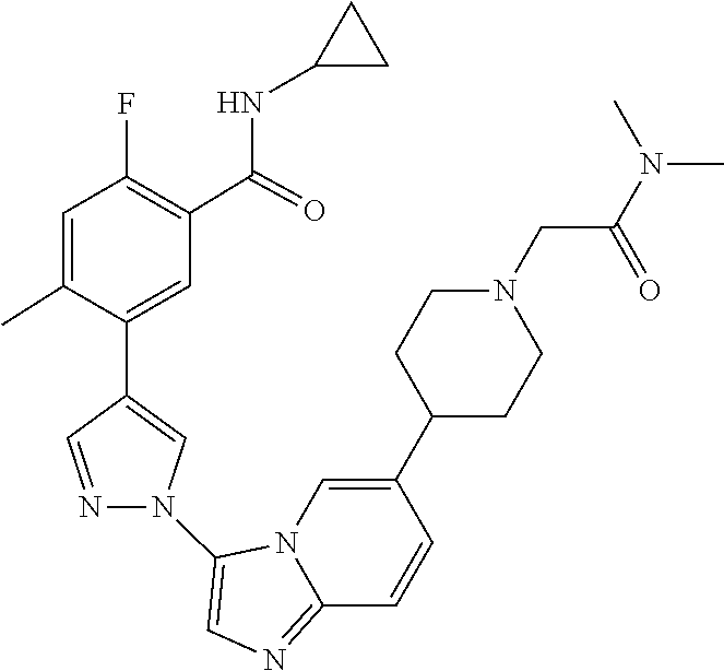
N12C(=NC=C1N1C=C(C3=CC(C(NC4CC4)=O)=C(F)C=C3C)C=N1)C=CC(C1CCN(CC(N(C)C)=O)CC1)=C2
